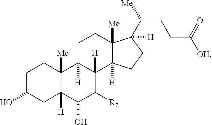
C1C(O)CC2([H])C([Me])(C1)C1([H])C([H])(C([R7])C2O)C2([H])C([Me])(CC1)C(C([Me])CCC([OH])=O)([H])CC2
